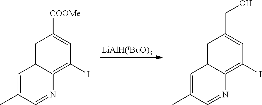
C1=C2C(=C(I)C=C1[COOMe])N=CC(C)=C2.C1=C2C(=C(I)C=C1CO)N=CC(C)=C2
